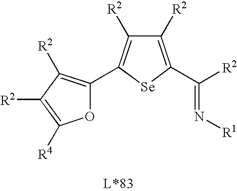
N(=C([R2])C1=C([R2])C([R2])=C(C2=C([R2])C([R2])=C([R4])O2)[Se]1)[R1]
